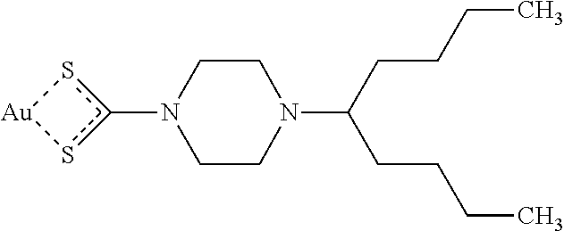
c1(N2CCN(C(CCCC)CCCC)CC2)s[Au]s1
